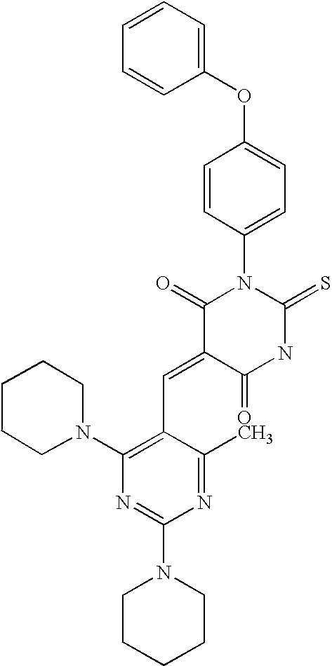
C1(OC2=CC=C(N3C(=O)C(=CC4=C(N5CCCCC5)N=C(N5CCCCC5)N=C4C)C(=O)NC3=S)C=C2)=CC=CC=C1
